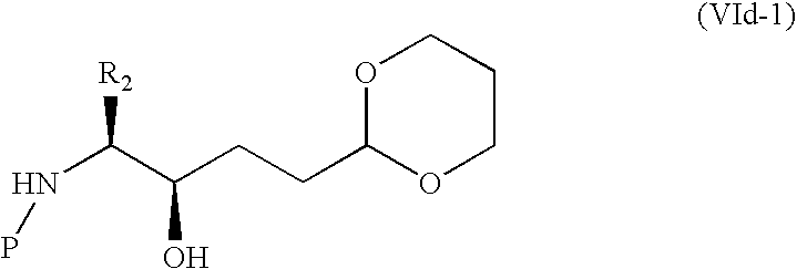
N(C(C(CCC1OCCCO1)O)[R2])P
